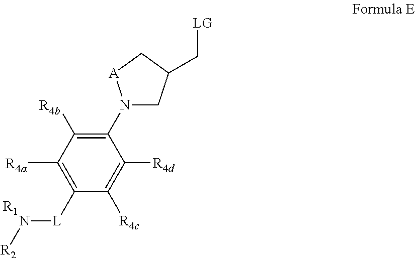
N1(C2=C([R4b])C([R4a])=C([L]N[R2])C([R4c])=C2[R4d])CC(C[LG])C[A]1.[R1]
